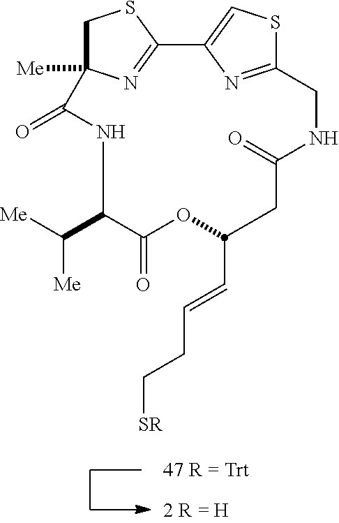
[Me]C12CSC(=N1)C1=CSC(=N1)CNC(=O)CC(C=CCC[SR])OC(=O)C(C([Me])[Me])NC2=O
